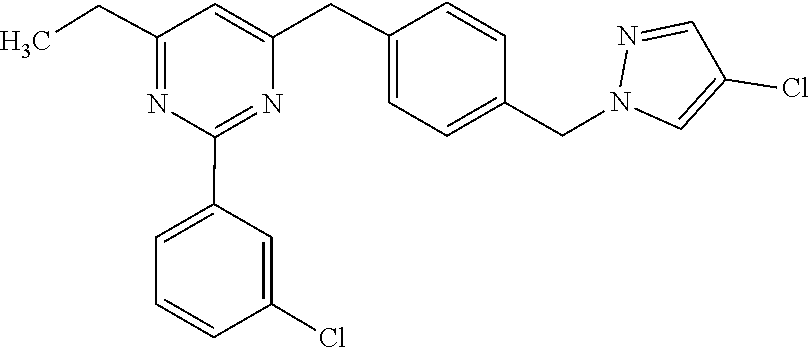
C1(Cl)=CN(CC2=CC=C(CC3=CC(CC)=NC(C4=CC=CC(Cl)=C4)=N3)C=C2)N=C1
